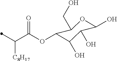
C(C)(C(OC1C(O)C(O)C(O)OC1CO)=O)[C8H17]
